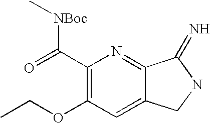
C1(C([NBoc]C)=O)=C(OCC)C=C2C(=N1)C(=N)NC2
